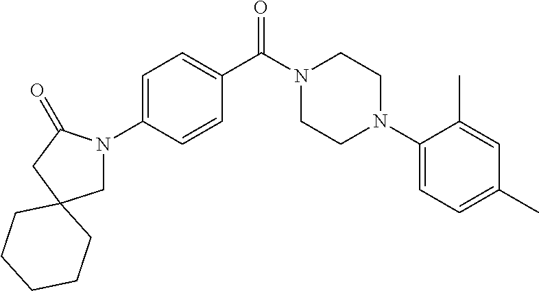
C1=C(N2CC3(CC2=O)CCCCC3)C=CC(C(N2CCN(C3=CC=C(C)C=C3C)CC2)=O)=C1
